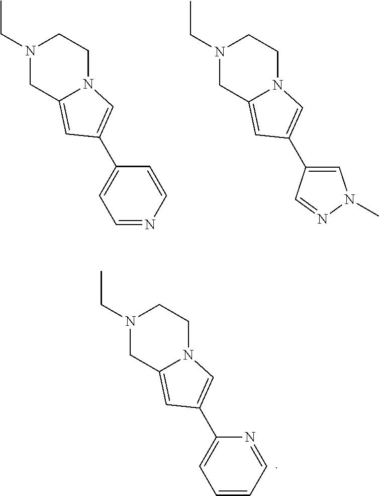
N1(CC)CC2=CC(C3=CC=NC=C3)=CN2CC1.N1(CC)CC2=CC(C3=CN(C)N=C3)=CN2CC1.N1(CC)CC2=CC(C3=CC=CC=N3)=CN2CC1
